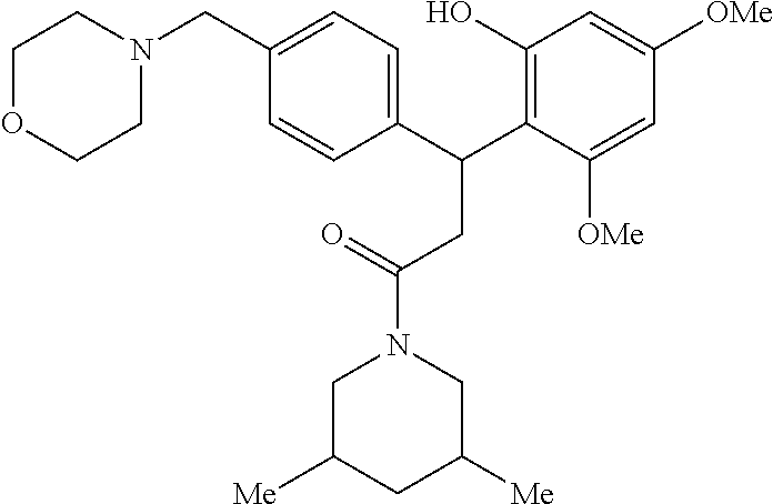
C1C([Me])CC([Me])CN1C(=O)CC(C1=C(O)C=C([OMe])C=C1[OMe])C1=CC=C(CN2CCOCC2)C=C1
